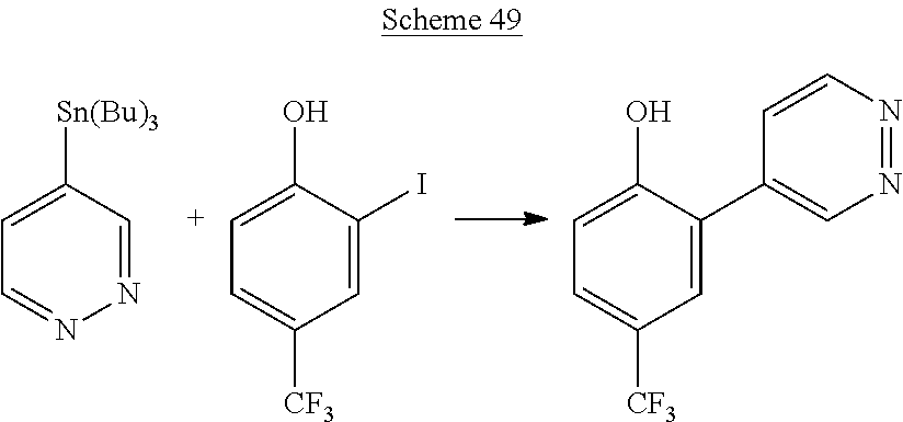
[Sn(Bu)3]C1=CC=NN=C1.OC1=[C+]C=C([CF3])C=C1I.OC1=CC=C([CF3])C=C1C1=CN=NC=C1
